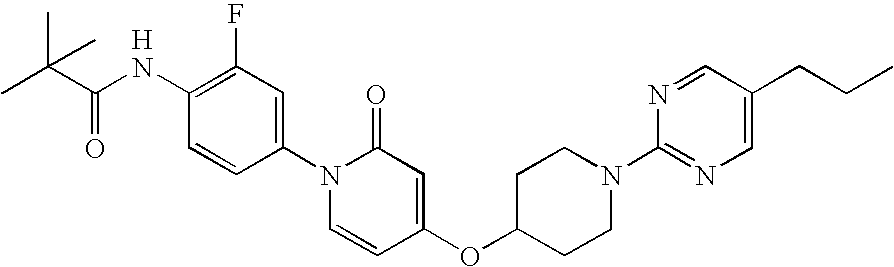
C1(N2C=CC(OC3CCN(C4=NC=C(CCC)C=N4)CC3)=CC2=O)=CC(F)=C(NC(C(C)(C)C)=O)C=C1.[H]
